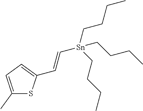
C1(C)=CC=C(C=C[Sn](CCCC)(CCCC)CCCC)S1
